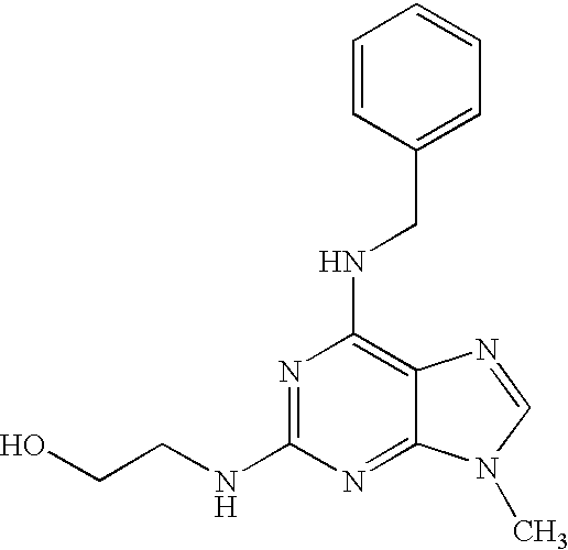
N1=C(NCCO)N=C2C(=C1NCC1=CC=CC=C1)N=CN2C
